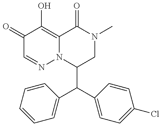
C1(C(C2=CC=C(Cl)C=C2)C2=CC=CC=C2)CN(C)C(=O)C2=C(O)C(=O)C=NN12
